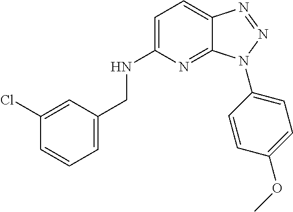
C1=C(NCC2=CC=CC(Cl)=C2)N=C2C(=C1)N=NN2C1=CC=C(OC)C=C1
